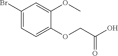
BrC1=CC=C(OCC(O)=O)C(OC)=C1
